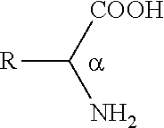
[R]C([COOH])N
